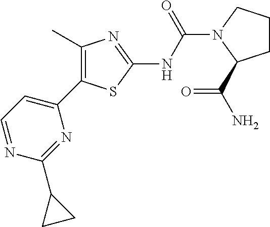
C1=NC(C2CC2)=NC(C2=C(C)N=C(NC(=O)N3CCCC3C(=O)N)S2)=C1
